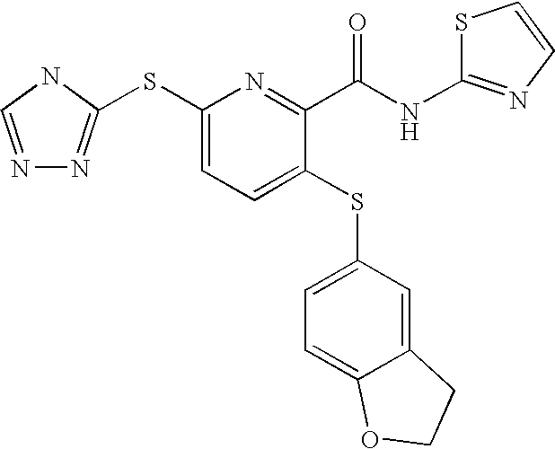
N1=CNC(SC2=CC=C(SC3=CC=C4C(=C3)CCO4)C(C(=O)NC3=NC=CS3)=N2)=N1
